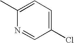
C1(Cl)=CC=C(C)N=C1
